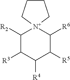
C1([R2])C([R3])C([R4])C([R5])C([R6])[N+]12CCCC2
